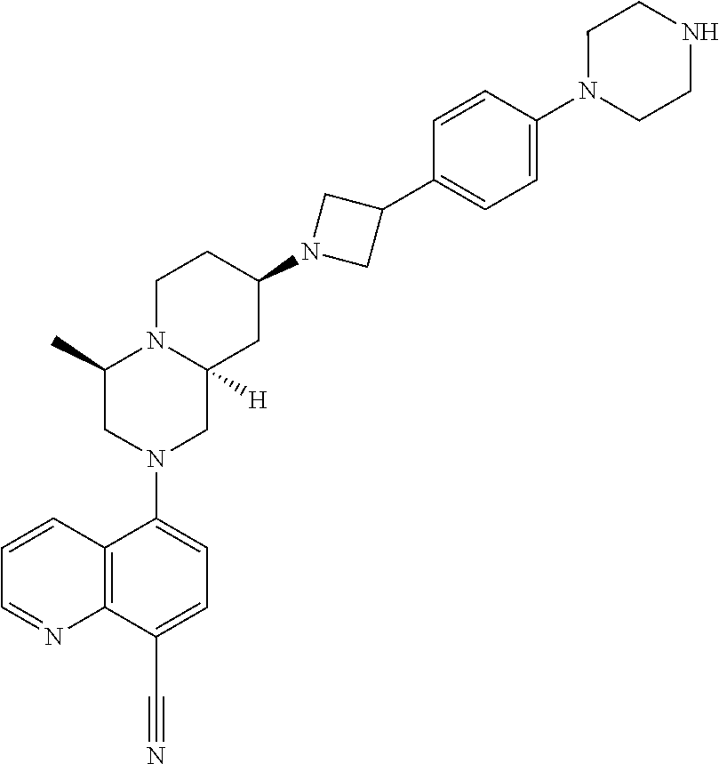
C12=C(C(C#N)=CC=C1N1CC3([H])N(C(C)C1)CCC(N1CC(C4=CC=C(N5CCNCC5)C=C4)C1)C3)N=CC=C2
